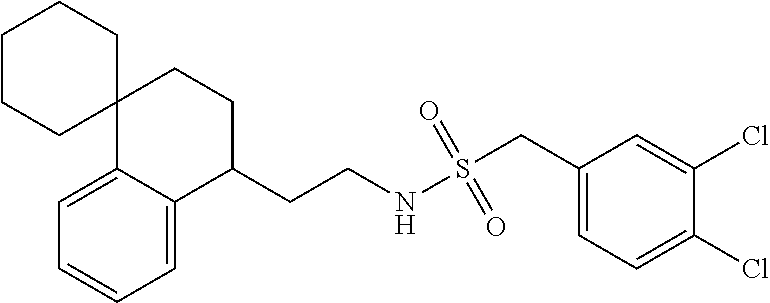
C1=C2C(=CC=C1)C(CCNS(CC1=CC=C(Cl)C(Cl)=C1)(=O)=O)CCC21CCCCC1
